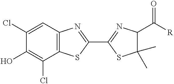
C1(Cl)=CC2=C(C(Cl)=C1O)SC(C1=NC(C([R])=O)C(C)(C)S1)=N2
